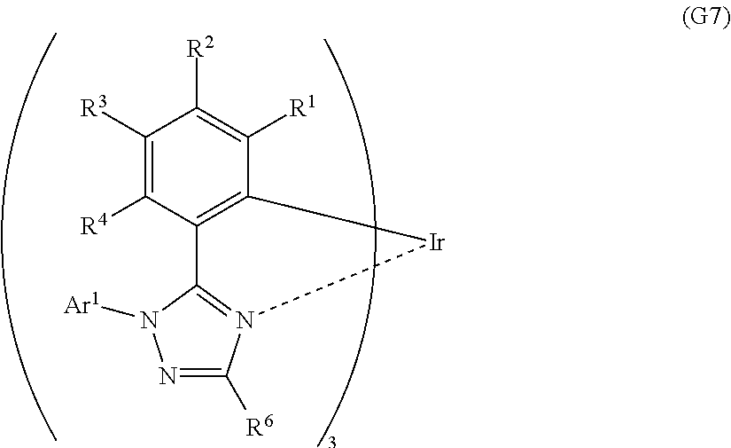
N1=C([R6])N2=C(N1[Ar1])C1=C(C([R1])=C([R2])C([R3])=C1[R4])[Ir]2
